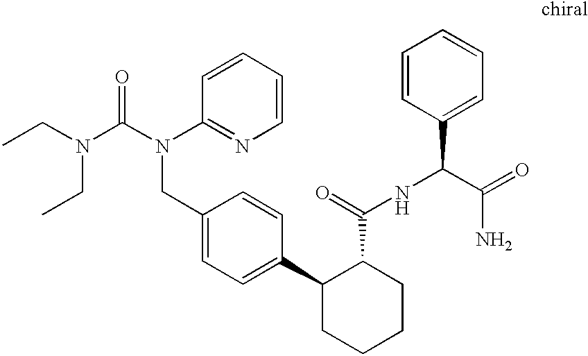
C1(CN(C(=O)N(CC)CC)C2=NC=CC=C2)=CC=C(C2CCCCC2C(NC(C2=CC=CC=C2)C(=O)N)=O)C=C1
